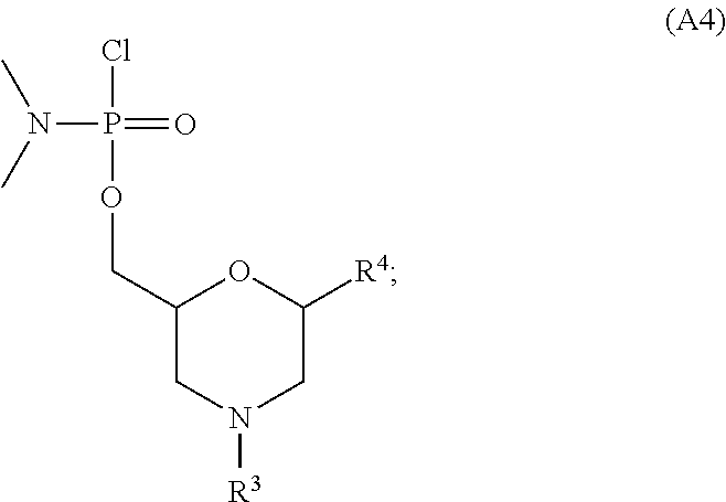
O1C(COP(Cl)(=O)N(C)C)CN([R3])CC1[R4]
